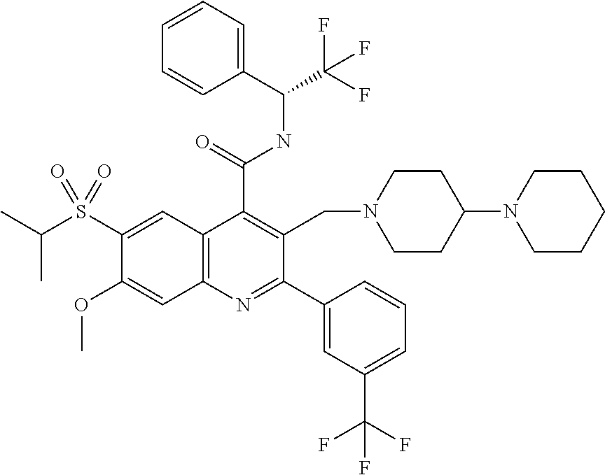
C1(S(C(C)C)(=O)=O)=CC2=C(C=C1OC)N=C(C1=CC(C(F)(F)F)=CC=C1)C(CN1CCC(N3CCCCC3)CC1)=C2C(=O)NC(C(F)(F)F)C1=CC=CC=C1
